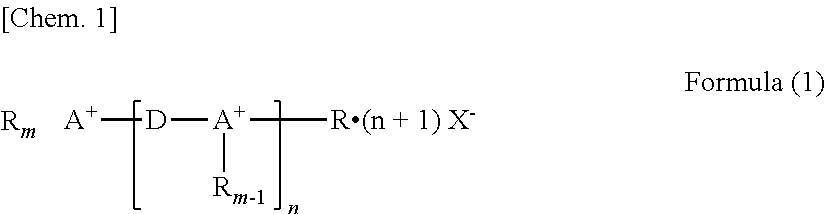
[A+][D][A+]([R(n + 1) X-])[Rm-1].[Rm]
